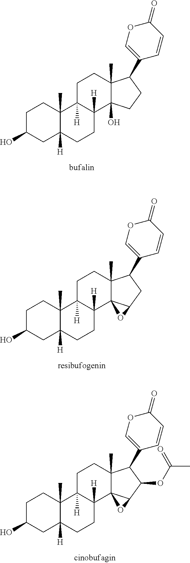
C1C(O)CC2([H])C(C)(C1)C1([H])C([H])(CC2)C2(O)C(C)(CC1)C(C1=COC(=O)C=C1)CC2.C1C(O)CC2([H])C(C)(C1)C1([H])C([H])(CC2)C23C(C)(CC1)C(C1=COC(=O)C=C1)CC2O3.C1C(O)CC2([H])C(C)(C1)C1([H])C([H])(CC2)C23C(C)(CC1)C(C1=COC(=O)C=C1)C(OC(C)=O)C2O3
